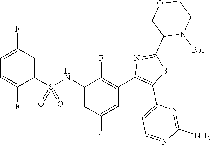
C1=C(F)C=C(S(NC2=CC(Cl)=CC(C3=C(C4=CC=NC(N)=N4)SC(C4N([Boc])CCOC4)=N3)=C2F)(=O)=O)C(F)=C1
